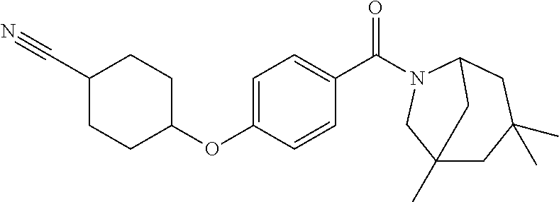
C(C1CCC(OC2=CC=C(C(=O)N3C4CC(C)(C)CC(C)(C3)C4)C=C2)CC1)#N
